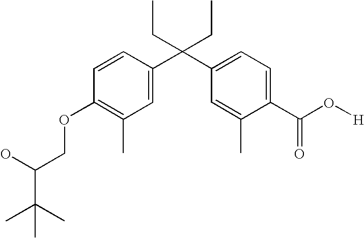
C1=C(C(C2=CC=C(C(O[H])=O)C(C)=C2)(CC)CC)C=CC(OCC(C(C)(C)C)O)=C1C
